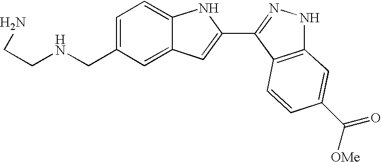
C1=C(CNCCN)C=C2C(=C1)NC(C1=NNC3=C1C=CC(C([OMe])=O)=C3)=C2
